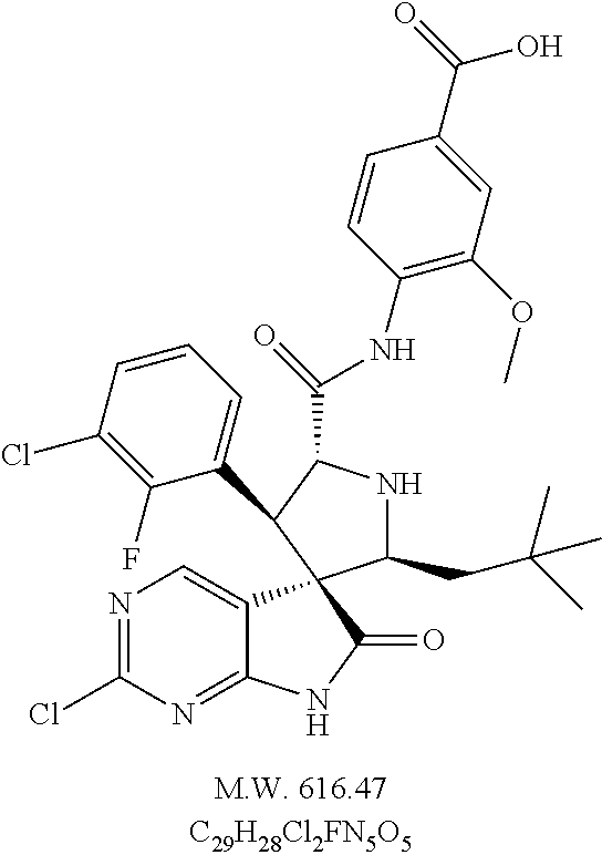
C1(CC(C)(C)C)NC(C(NC2=C(OC)C=C(C(=O)O)C=C2)=O)C(C2=CC=CC(Cl)=C2F)C12C1=CN=C(Cl)N=C1NC2=O
